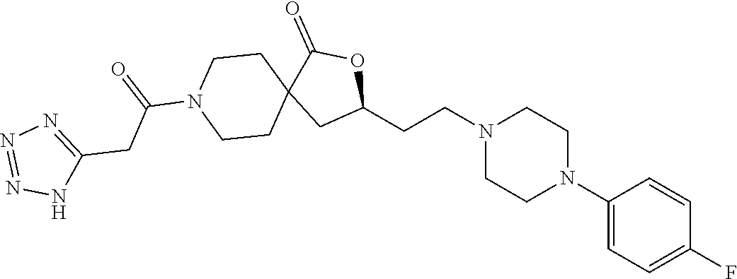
C1(N2CCN(CCC3OC(=O)C4(C3)CCN(C(=O)CC3=NN=NN3)CC4)CC2)=CC=C(F)C=C1
